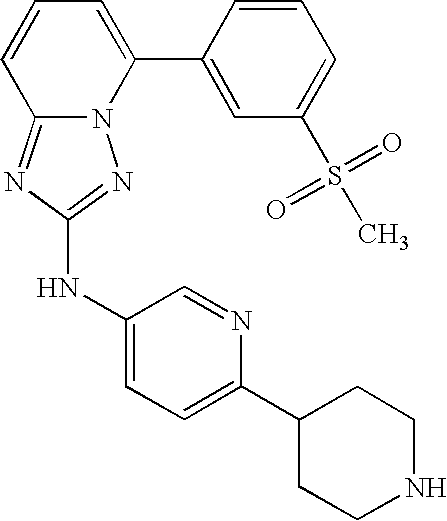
N12C(=NC(NC3=CC=C(C4CCNCC4)N=C3)=N1)C=CC=C2C1=CC(S(C)(=O)=O)=CC=C1
